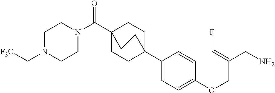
C1C2(C3=CC=C(OCC(CN)=CF)C=C3)CCC(C(=O)N3CCN(C[F3C])CC3)(C1)CC2
